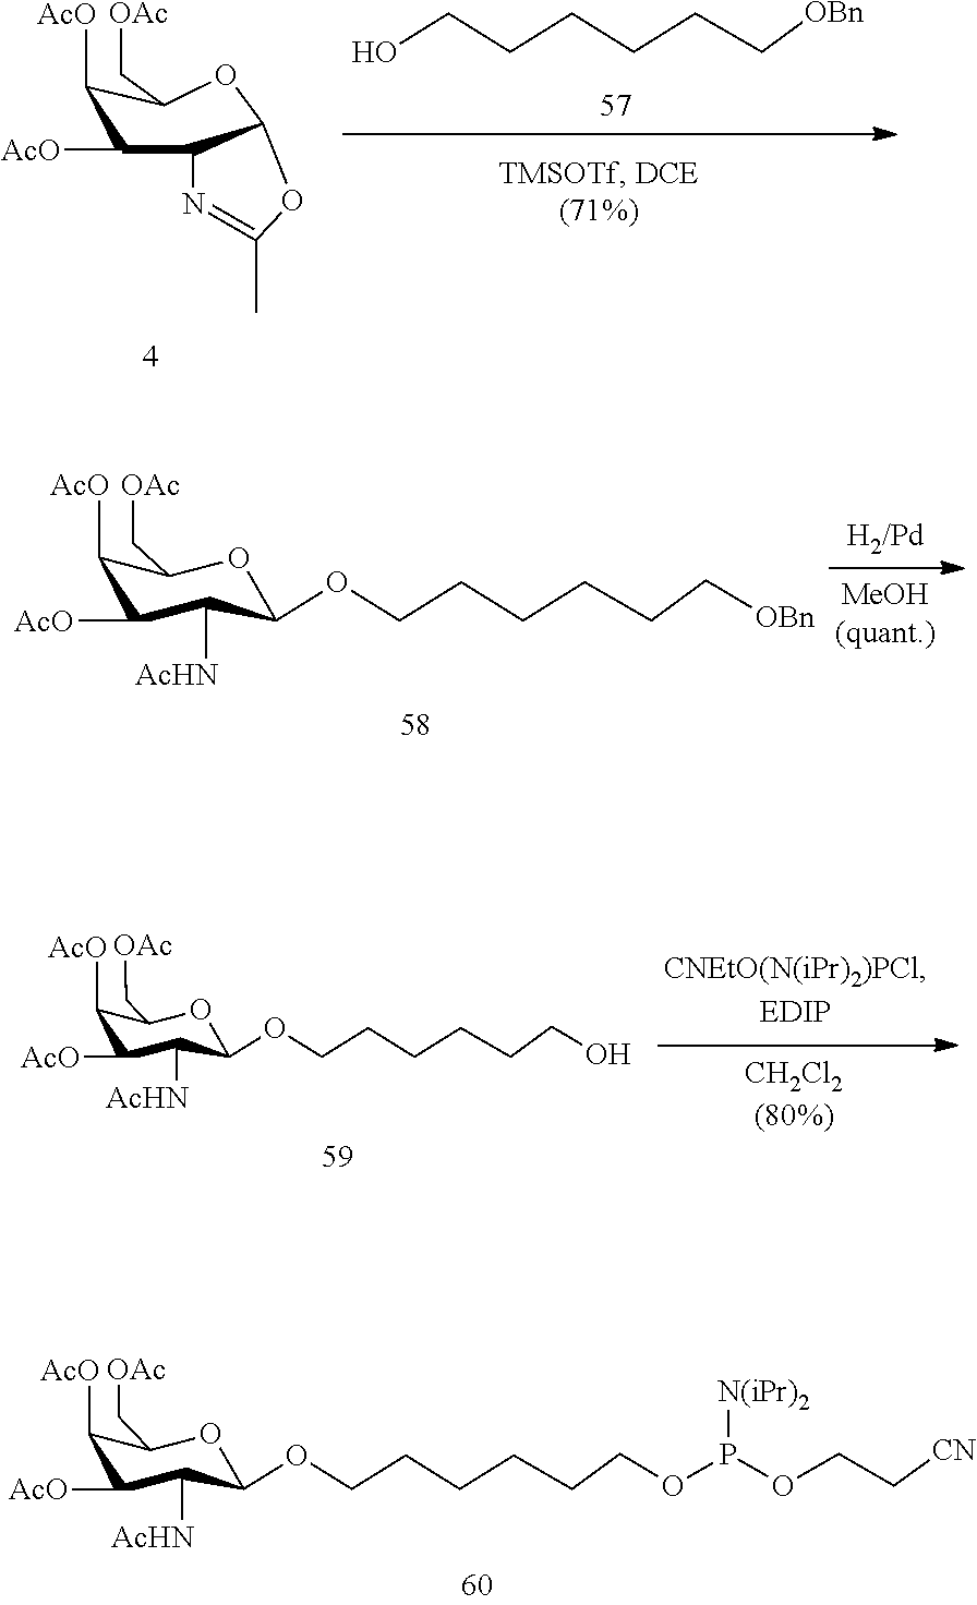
C1([AcO])C([AcO])C2C(OC1C[OAc])OC(C)=N2.OCCCCCC[OBn].C1([AcO])C([AcO])C([AcHN])C(OCCCCCC[OBn])OC1C[OAc].C1([AcO])C([AcO])C([AcHN])C(OCCCCCCOP(OCC[CN])[N(iPr)2])OC1C[OAc].C1([AcO])C([AcO])C([AcHN])C(OCCCCCCO)OC1C[OAc]
